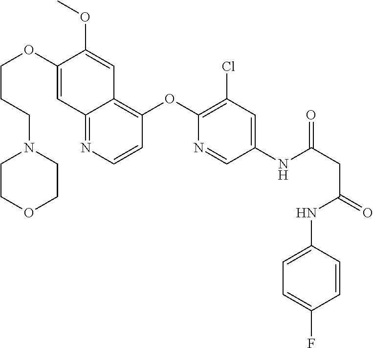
N1(CCCOC2=CC3=NC=CC(OC4=C(Cl)C=C(NC(=O)CC(NC5=CC=C(F)C=C5)=O)C=N4)=C3C=C2OC)CCOCC1
